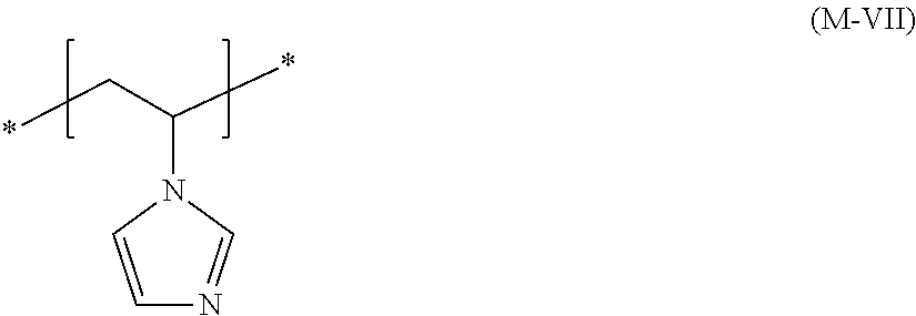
C1=CN(C(*)C*)C=N1
